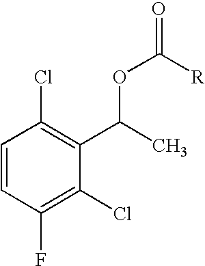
C1=CC(F)=C(Cl)C(C(C)OC(=O)[R])=C1Cl
